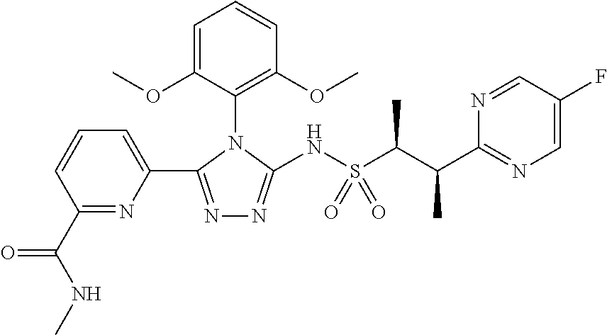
N1=C(C2=CC=CC(C(NC)=O)=N2)N(C2=C(OC)C=CC=C2OC)C(NS(C(C(C2=NC=C(F)C=N2)C)C)(=O)=O)=N1
